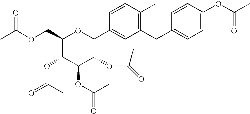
C1(COC(C)=O)C(OC(=O)C)C(OC(C)=O)C(OC(C)=O)C(C2=CC(CC3=CC=C(OC(C)=O)C=C3)=C(C)C=C2)O1
